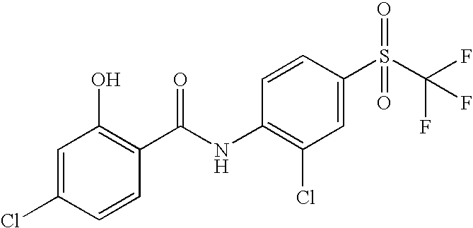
C1=CC(Cl)=CC(O)=C1C(NC1=C(Cl)C=C(S(=O)(=O)C(F)(F)F)C=C1)=O
